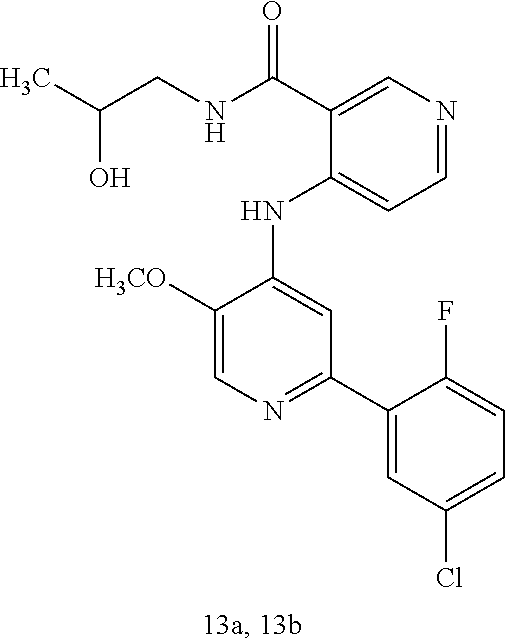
C1(NC2=CC(C3=CC(Cl)=CC=C3F)=NC=C2[H3CO])=CC=NC=C1C(NCC(C)O)=O
